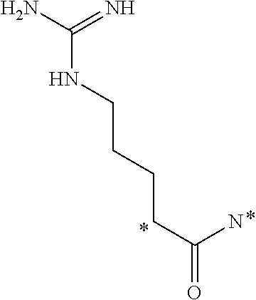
C(NCCCCC(N)=O)(N)=N
